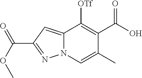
C12=CC(C(OC)=O)=NN1C=C(C)C(C(O)=O)=C2[OTf]
